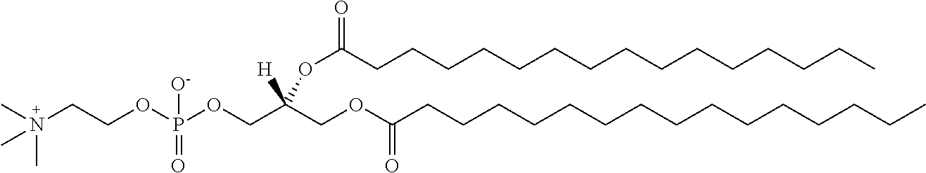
O(CC(COC(CCCCCCCCCCCCCCC)=O)([H])OC(CCCCCCCCCCCCCCC)=O)P(=O)(OCCN(C)(C)C)[O-]
